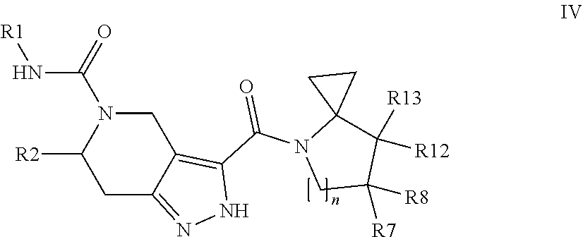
C1C2=NNC(C(N3C4(C([R12])([R13])C([R8])([R7])C3)CC4)=O)=C2CN(C(=O)N[R1])C1[R2]
